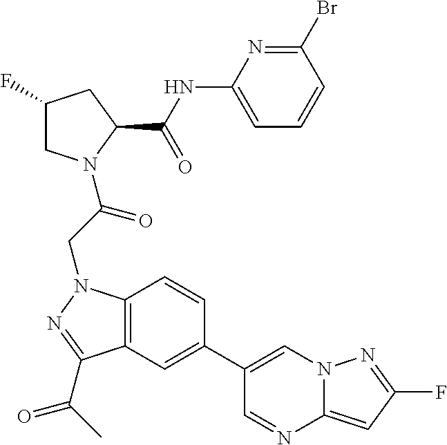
C1(F)CN(C(CN2C3=C(C(C(C)=O)=N2)C=C(C2=CN4C(=CC(F)=N4)N=C2)C=C3)=O)C(C(NC2=CC=CC(Br)=N2)=O)C1
